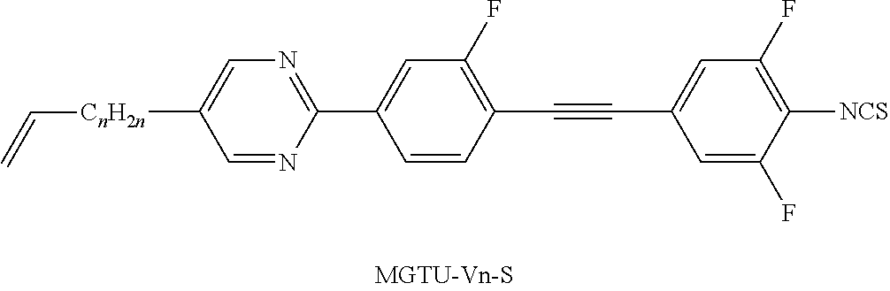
C1=NC(C2=CC(F)=C(C#CC3=CC(F)=C([NCS])C(F)=C3)C=C2)=NC=C1[CnH2n]C=C
